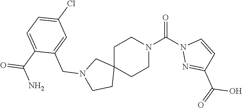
C1C2(CCN(C(N3N=C(C(=O)O)C=C3)=O)C1)CN(CC1=CC(Cl)=CC=C1C(=O)N)CC2
